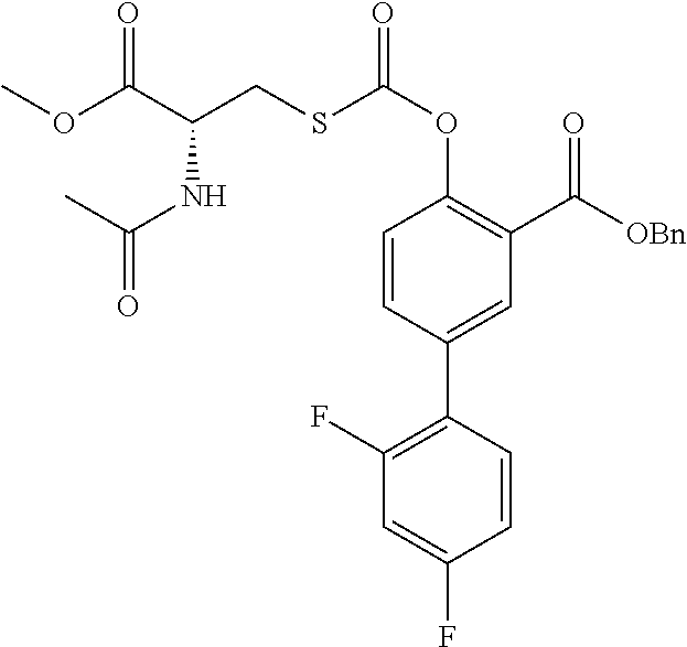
C1(C2=C(F)C=C(F)C=C2)=CC(C([OBn])=O)=C(OC(SCC(C(OC)=O)NC(C)=O)=O)C=C1
